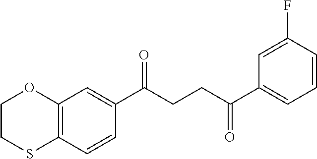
C12=C(C=CC(C(CCC(C3=CC=CC(F)=C3)=O)=O)=C1)SCCO2
